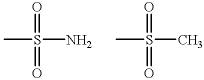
CS(=O)(=O)N.CS(=O)(=O)C
